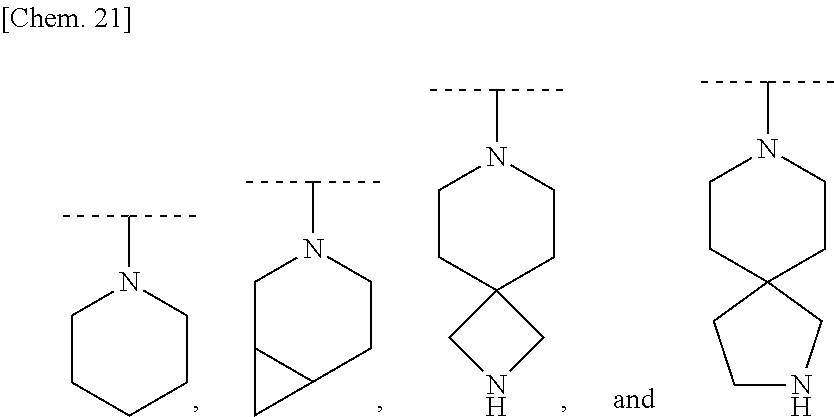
C1CC2(CCN1C(C)C)CNC2.C1C2C(CCN1C(C)C)C2.C1CCCCN1C(C)C.C1CC2(CCN1C(C)C)CCNC2
